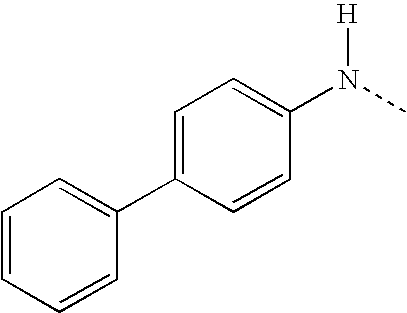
C1=C(N(C)[H])C=CC(C2=CC=CC=C2)=C1
